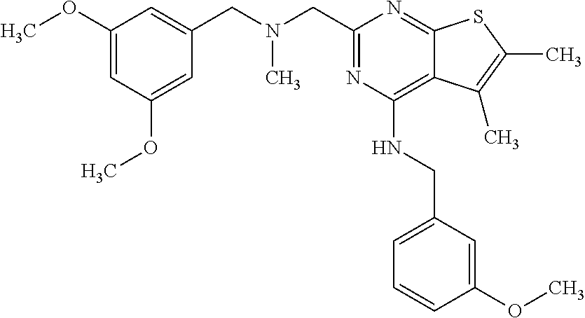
C1(OC)=CC(OC)=CC(CN(CC2=NC(NCC3=CC=CC(OC)=C3)=C3C(=N2)SC(C)=C3C)C)=C1
